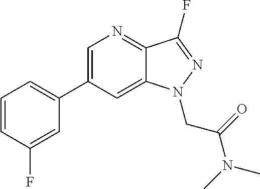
C1(C2=CC=CC(F)=C2)=CN=C2C(=C1)N(CC(N(C)C)=O)N=C2F
